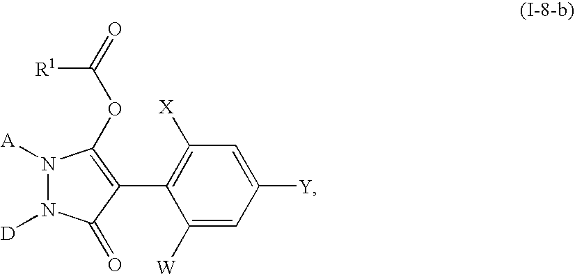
C1([X])=C(C2=C(OC(=O)[R1])N([A])N([D])C2=O)C([W])=CC([Y])=C1
